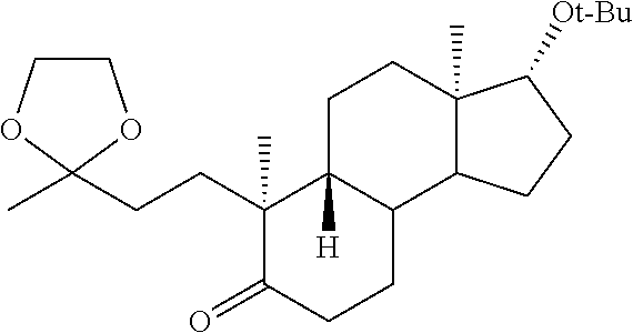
C1COC(C)(CCC2(C)C3([H])C(C4C(C)(CC3)C([Ot-Bu])CC4)CCC2=O)O1
